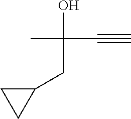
OC(CC1CC1)(C#C)C
